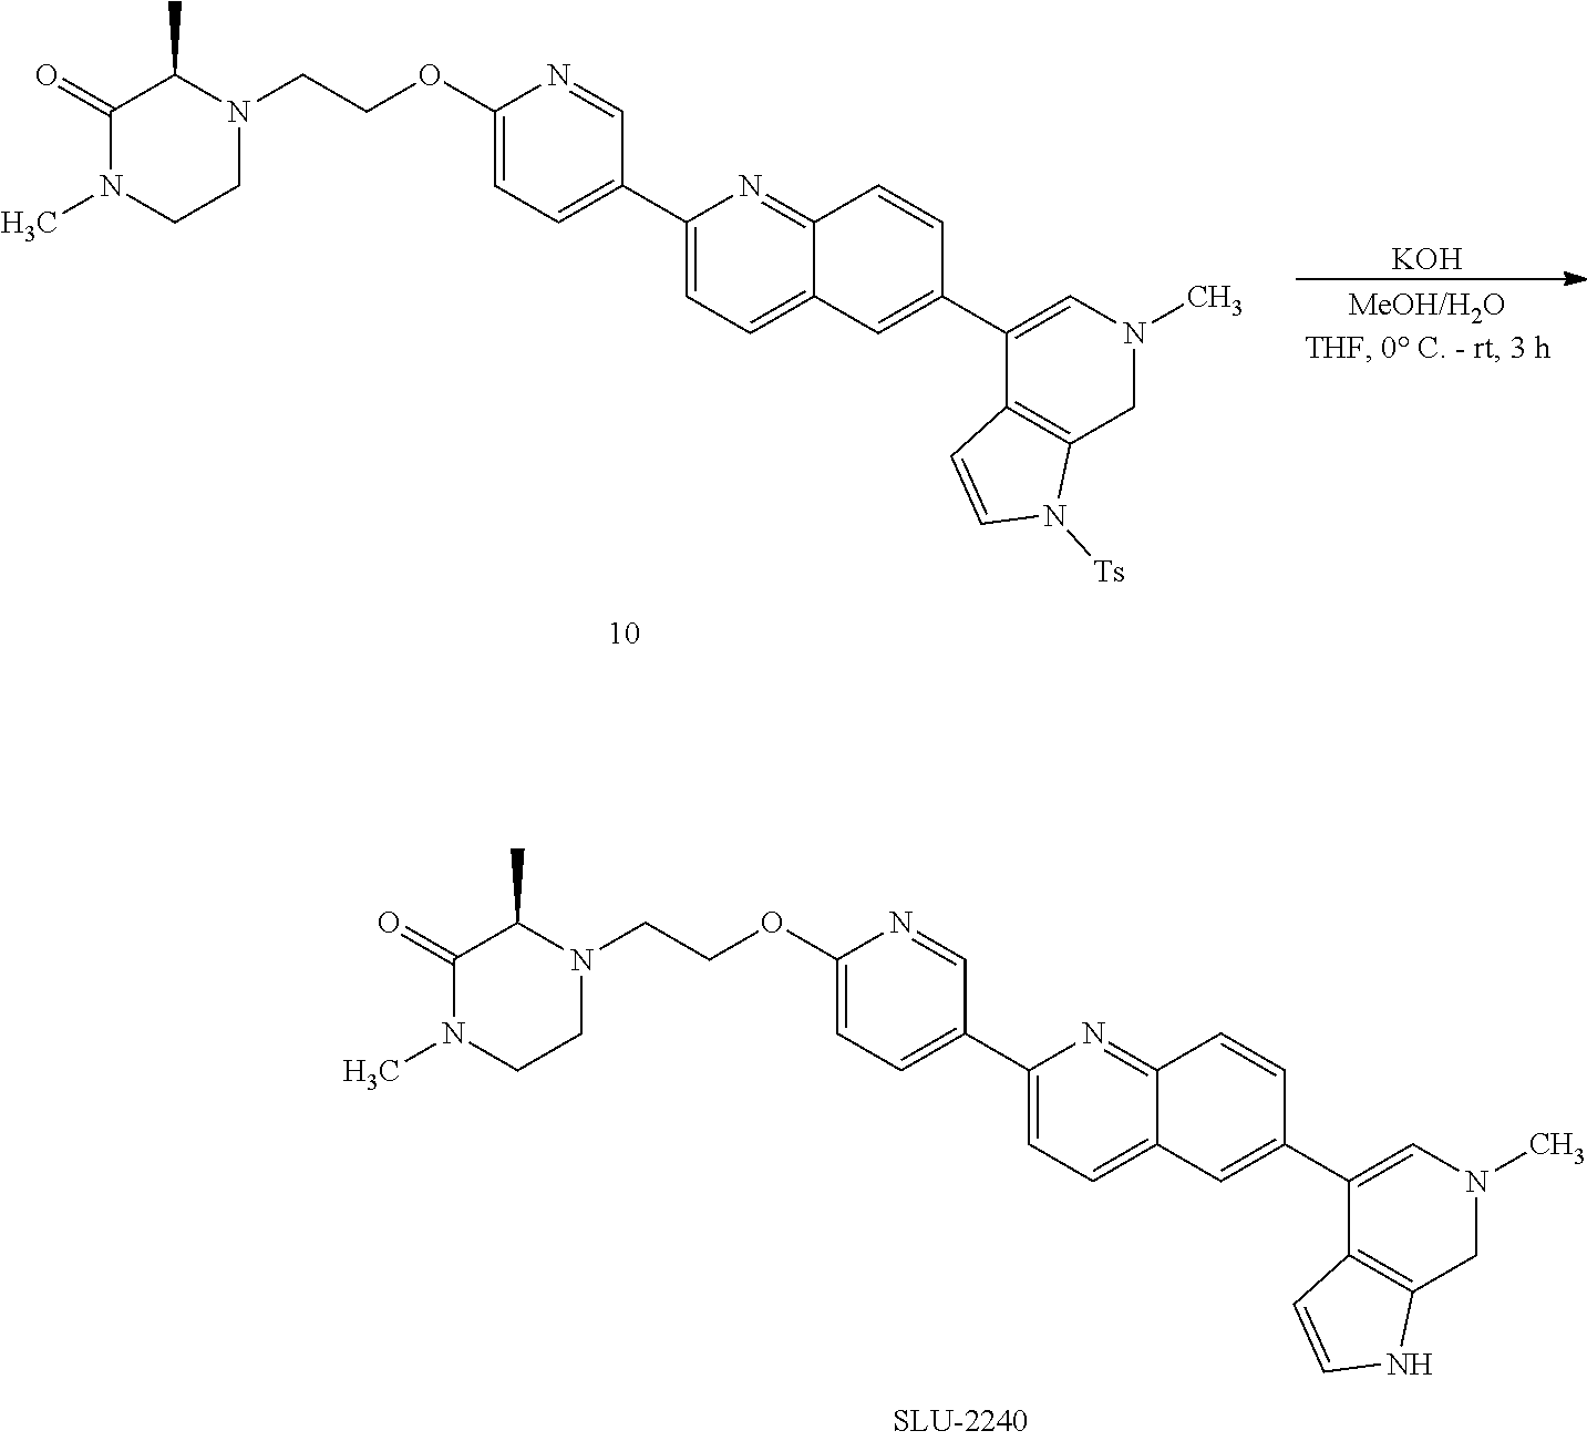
C1(=O)N(C)CCN(CCOC2=CC=C(C3=CC=C4C(=N3)C=CC(C3=CN(C)CC5=C3C=CN5)=C4)C=N2)C1C.C1(=O)N(C)CCN(CCOC2=CC=C(C3=CC=C4C(=N3)C=CC(C3=CN(C)CC5=C3C=CN5[Ts])=C4)C=N2)C1C.[KOH]
